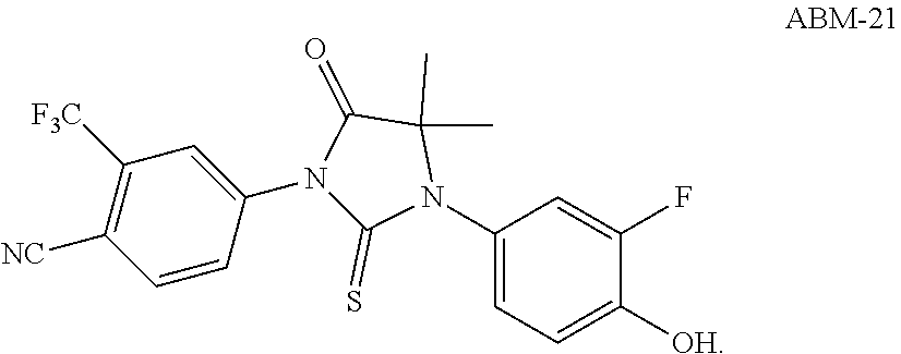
C1=C(N2C(C)(C)C(=O)N(C3=CC([F3C])=C([NC])C=C3)C2=S)C=C(F)C([OH])=C1
